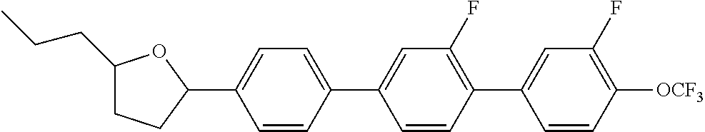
C1(CCC)CCC(C2=CC=C(C3=CC(F)=C(C4=CC(F)=C([OCF3])C=C4)C=C3)C=C2)O1
